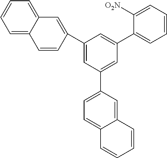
C1=C2C(=CC=C1)C=C(C1=CC(C3=CC=C4C(=C3)C=CC=C4)=CC(C3=CC=CC=C3[O2N])=C1)C=C2
